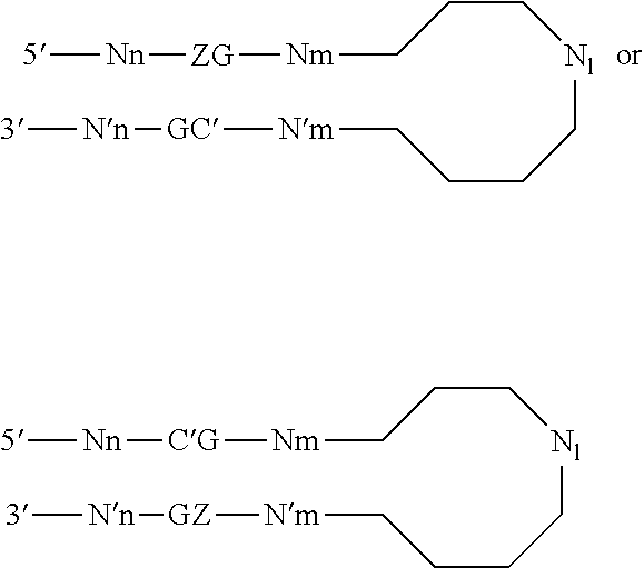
[Nm]([GC][Nn][3])CCCC[Nl]CCC[Nm][ZG][Nn][5].[Nm]([GZ][Nn][3])CCCC[Nl]CCC[Nm][CG][Nn][5]
